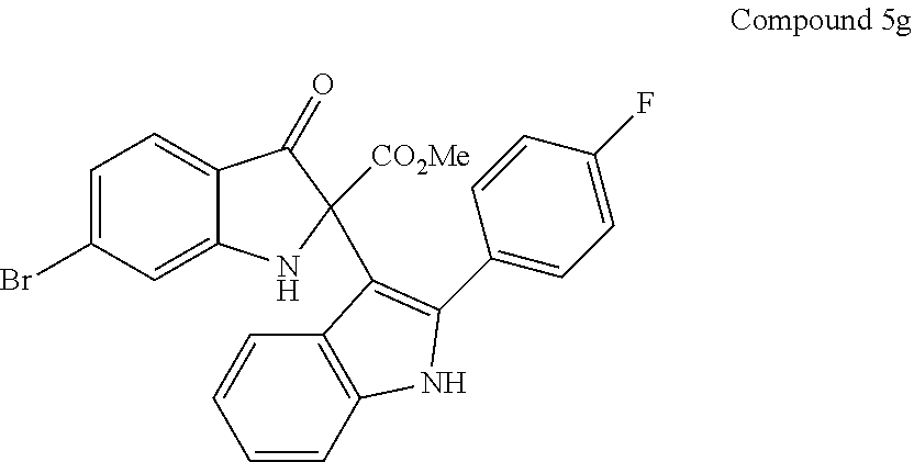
C1=C(Br)C=C2C(=C1)C(=O)C(C1=C(C3=CC=C(F)C=C3)NC3=C1C=CC=C3)([CO2Me])N2
